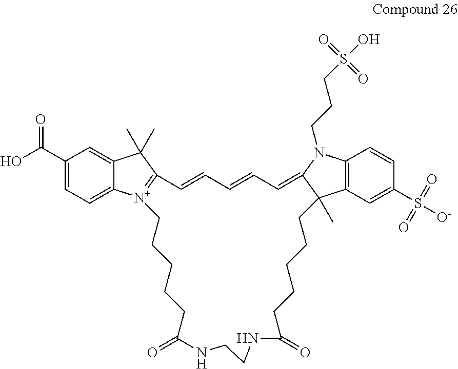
C1(C(=O)O)=CC=C2C(=C1)C(C)(C)C1=[N+]2CCCCCC(=O)NCCNC(=O)CCCCCC2(C)C3=C(N(CCCS(O)(=O)=O)C2=CC=CC=C1)C=CC(S([O-])(=O)=O)=C3
